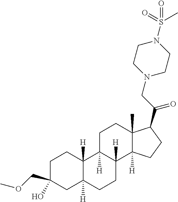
C1C(O)(COC)CC2([H])C([H])(C1)C1([H])C([H])(CC2)C2([H])C(C)(CC1)C(C(CN1CCN(S(=O)(=O)C)CC1)=O)CC2
